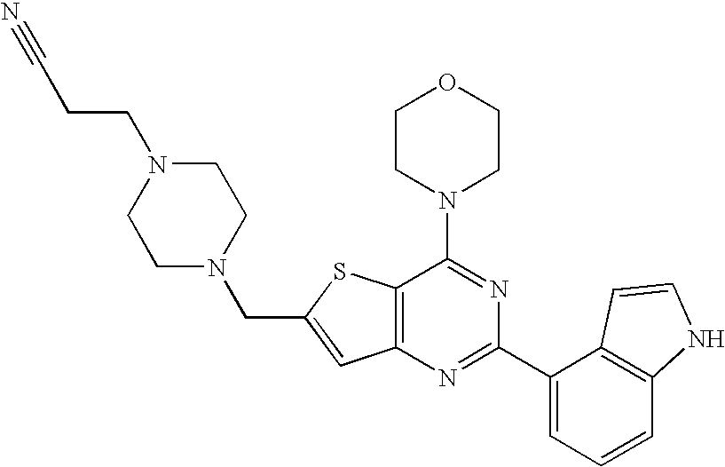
C12=C(N=C(C3=CC=CC4=C3C=CN4)N=C1N1CCOCC1)C=C(CN1CCN(CCC#N)CC1)S2
